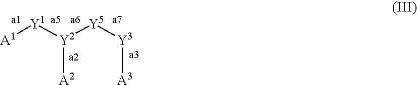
[A1][Y1][Y2]([Y5][Y3][A3])[A2]
